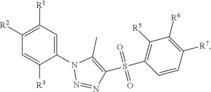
C1([R1])=C([R2])C=C([R3])C(N2N=NC(S(C3=C([R5])C([R6])=C([R7])C=C3)(=O)=O)=C2C)=C1
